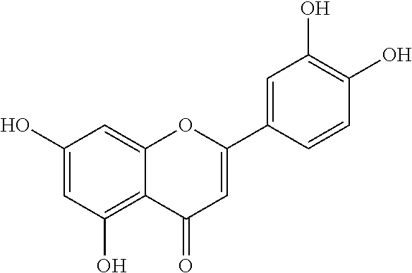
C1(O)=CC(O)=C2C(=C1)OC(C1=CC(O)=C(O)C=C1)=CC2=O
